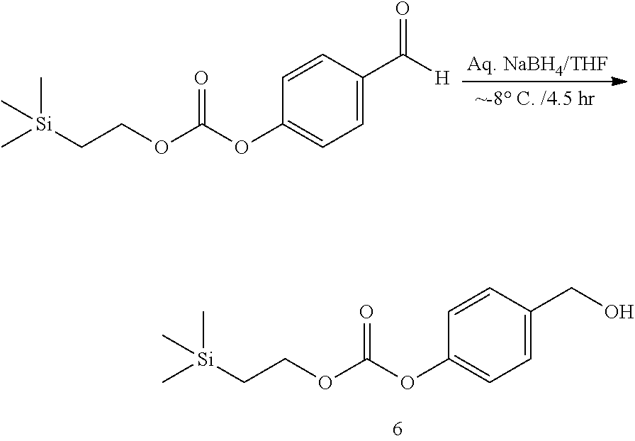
[Si](CCOC(=O)OC1=CC=C(CO)C=C1)(C)(C)C.[Si](CCOC(=O)OC1=CC=C(C([H])=O)C=C1)(C)(C)C
